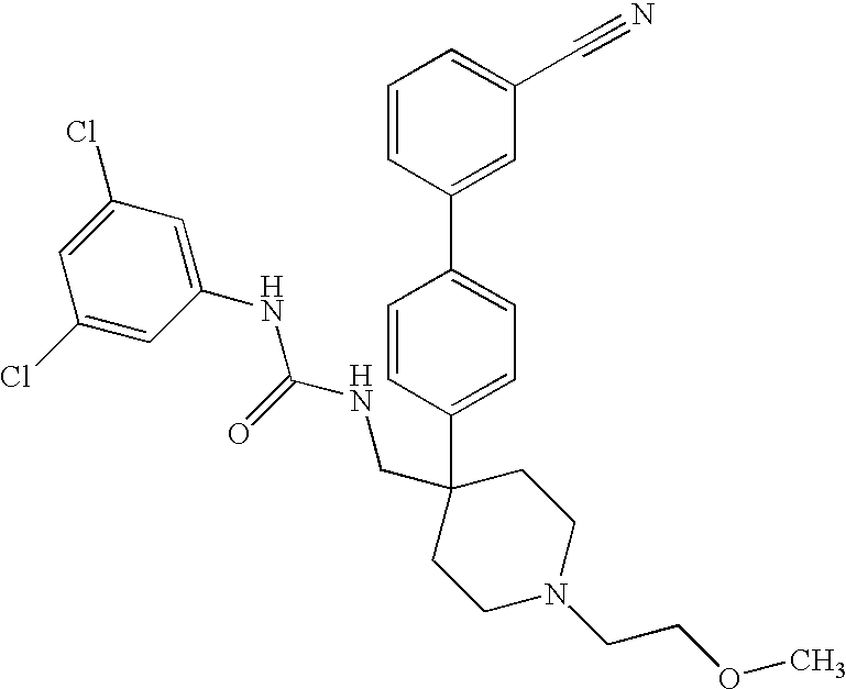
C1=C(C2(CNC(NC3=CC(Cl)=CC(Cl)=C3)=O)CCN(CCOC)CC2)C=CC(C2=CC(C#N)=CC=C2)=C1
